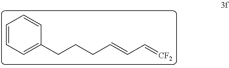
C1=CC=C(CCCC=CC=[CF2])C=C1
